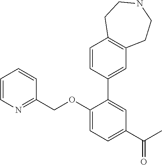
C1=CN=C(COC2=CC=C(C(C)=O)C=C2C2=CC3=C(C=C2)CCNCC3)C=C1
